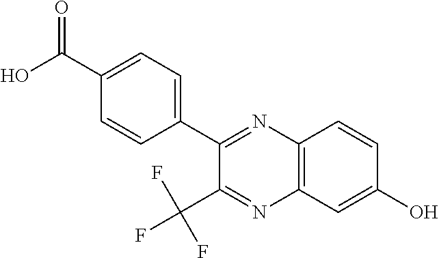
OC(C1=CC=C(C2=NC3=C(N=C2C(F)(F)F)C=C(O)C=C3)C=C1)=O
